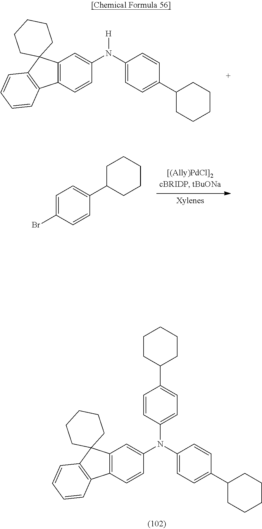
C12=C(C=CC(N(C3=CC=C(C4CCCCC4)C=C3)C3=CC=C(C4CCCCC4)C=C3)=C1)C1=C(C23CCCCC3)C=CC=C1.C12=C(C=CC(N(C3=CC=C(C4CCCCC4)C=C3)[H])=C1)C1=C(C23CCCCC3)C=CC=C1.C1=C(Br)C=CC(C2CCCCC2)=C1
